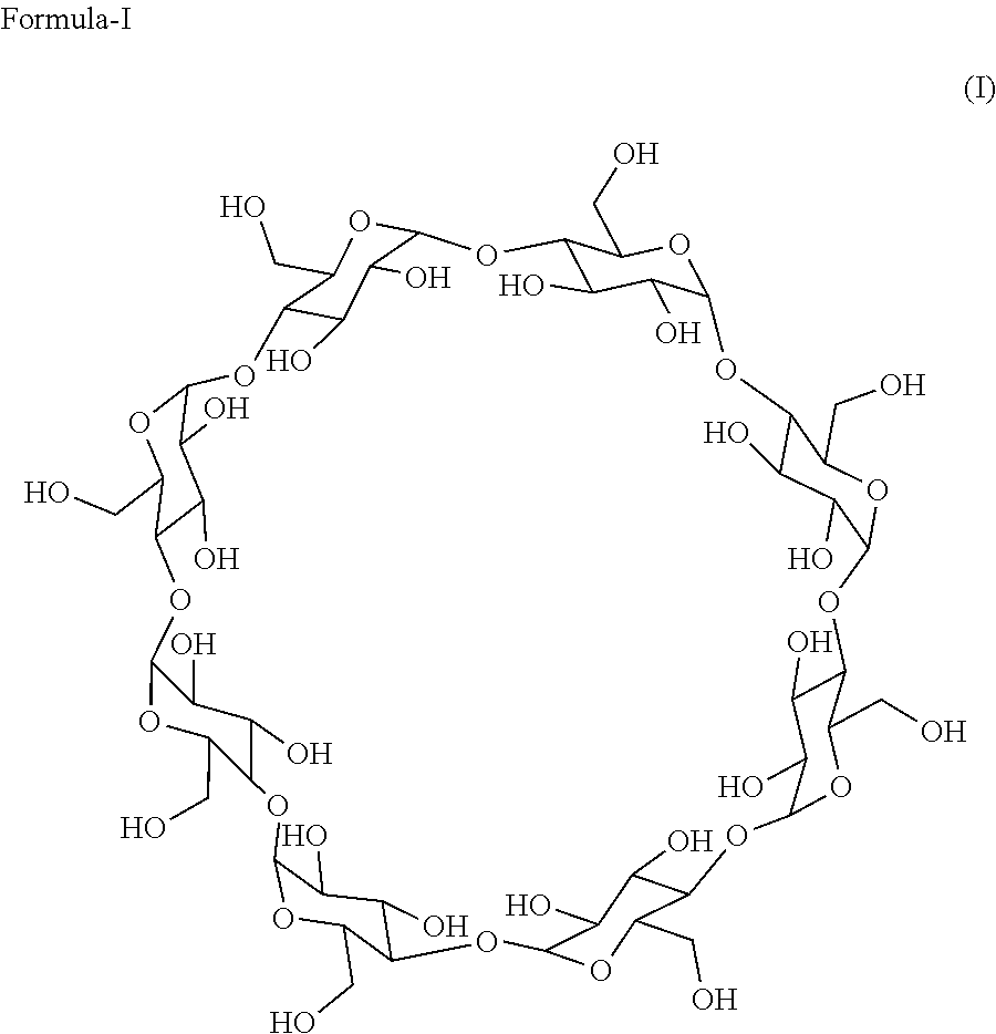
C12C(O)C(O)C(OC1CO)OC1C(O)C(O)C(OC1CO)OC1C(O)C(O)C(OC1CO)OC1C(O)C(O)C(OC1CO)OC1C(O)C(O)C(OC1CO)OC1C(O)C(O)C(OC1CO)OC1C(O)C(O)C(OC1CO)OC1C(O)C(O)C(O2)OC1CO
